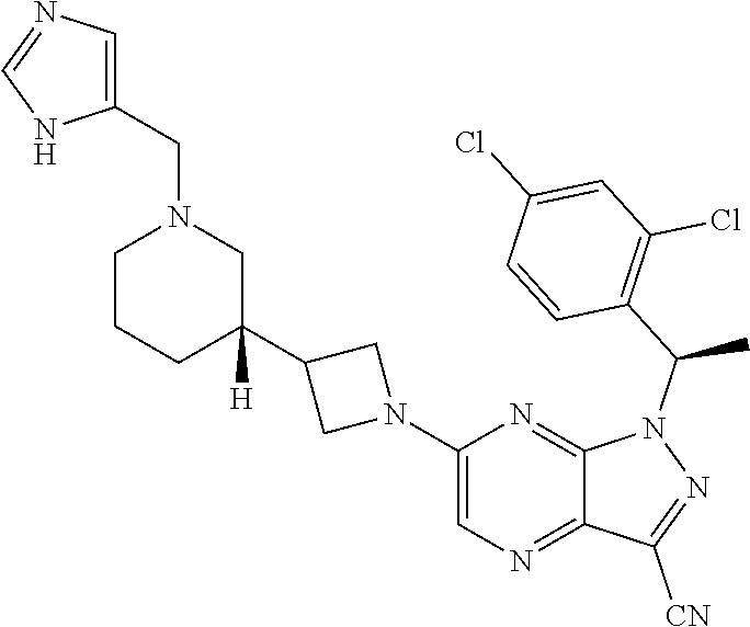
C1(N2CC(C3([H])CN(CC4=CN=CN4)CCC3)C2)=CN=C2C(=N1)N(C(C1=C(Cl)C=C(Cl)C=C1)C)N=C2[CN]
